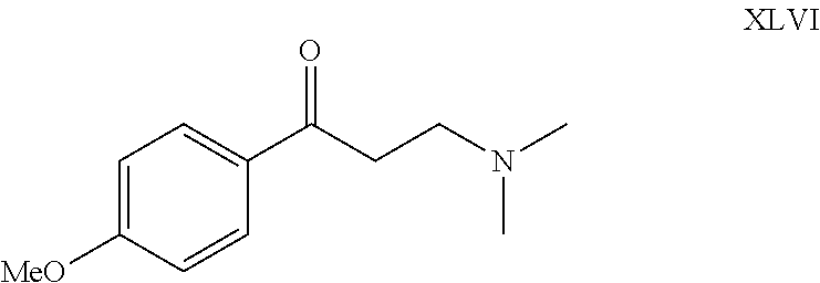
C1=C([MeO])C=CC(C(CCN(C)C)=O)=C1
